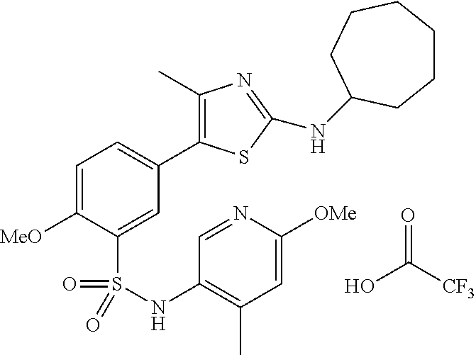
OC([CF3])=O.C1=C([MeO])C(S(NC2=C(C)C=C([OMe])N=C2)(=O)=O)=CC(C2=C(C)N=C(NC3CCCCCC3)S2)=C1
